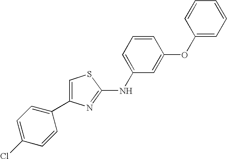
C1=C(NC2=NC(C3=CC=C(Cl)C=C3)=CS2)C=C(OC2=CC=CC=C2)C=C1
